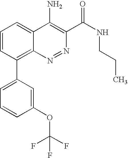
C1(OC(F)(F)F)=CC(C2=C3C(=CC=C2)C(N)=C(C(=O)NCCC)N=N3)=CC=C1
